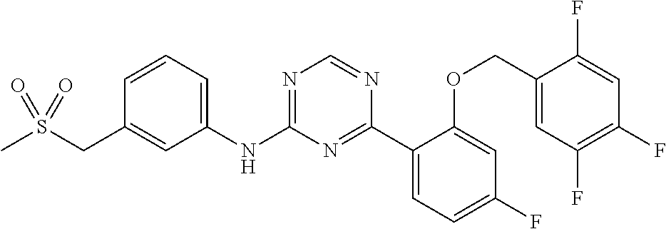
C1(NC2=NC=NC(C3=CC=C(F)C=C3OCC3=CC(F)=C(F)C=C3F)=N2)=CC=CC(CS(C)(=O)=O)=C1
